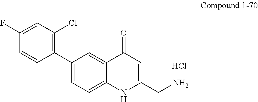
C1(F)=CC(Cl)=C(C2=CC=C3C(=C2)C(=O)C=C(CN)N3)C=C1.Cl
